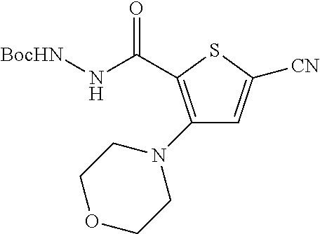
C(C1=C(N2CCOCC2)C=C([CN])S1)(N[BocHN])=O
